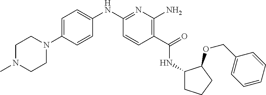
C1(NC2=CC=C(N3CCN(C)CC3)C=C2)=NC(N)=C(C(NC2CCCC2OCC2=CC=CC=C2)=O)C=C1
